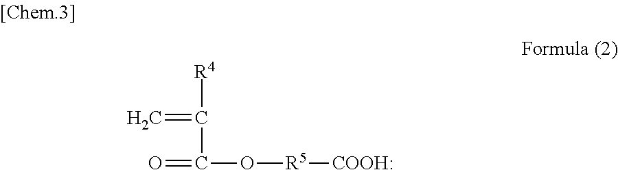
C=C([R4])C(=O)O[R5][COOH:]
